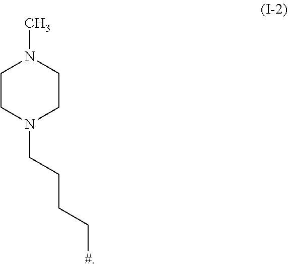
N1(CCCC[#])CCN(C)CC1
